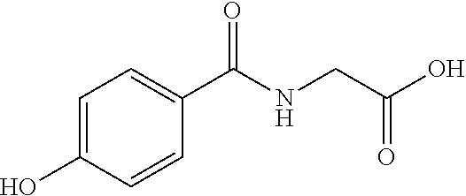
C1=C(O)C=CC(C(NCC(O)=O)=O)=C1
